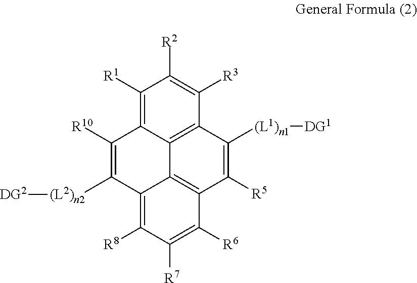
C1([R1])=C2C3=C(C([R3])=C1[R2])C([(L1)n1][DG1])=C([R5])C1=C3C(=C([R8])C([R7])=C1[R6])C([(L2)n2][DG2])=C2[R10]
